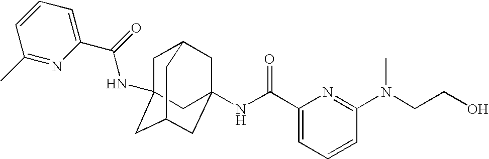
C1C2(NC(C3=CC=CC(C)=N3)=O)CC3CC(NC(C4=CC=CC(N(CCO)C)=N4)=O)(CC1C3)C2
